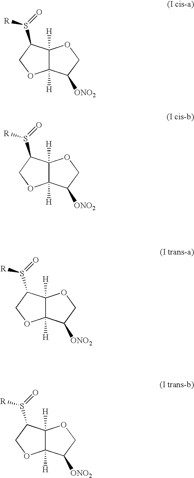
C12([H])C([H])(C(S(=O)[R])CO1)OCC2[ONO2].C12([H])C([H])(C(S(=O)[R])CO1)OCC2[ONO2].C12([H])C([H])(C(S(=O)[R])CO1)OCC2[ONO2].C12([H])C([H])(C(S(=O)[R])CO1)OCC2[ONO2]
